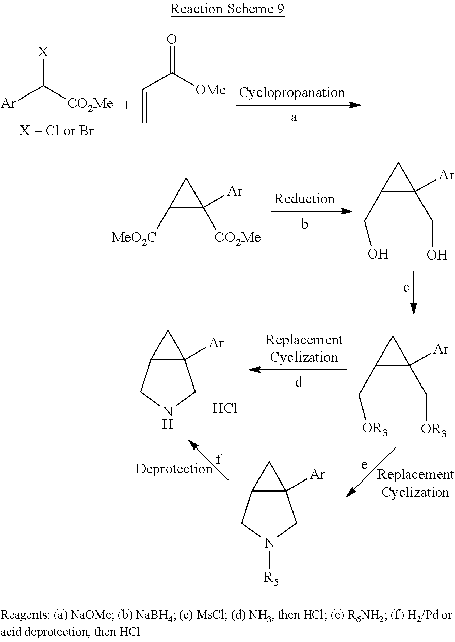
[Ar]C([CO2Me])[X].C(=C)C(=O)[OMe].C1([MeO2C])C([Ar])([CO2Me])C1.C1(CO)C(CO)([Ar])C1.C12C([Ar])(C1)CNC2.Cl.C12C([Ar])(C1)CN([R5])C2.C1(C[OR3])C(C[OR3])([Ar])C1
